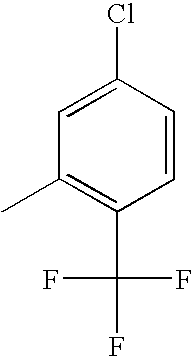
C1=CC(Cl)=CC(C)=C1C(F)(F)F
